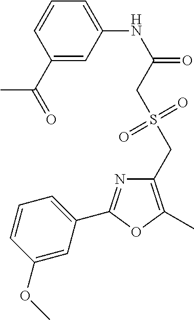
C1(C(=O)C)=CC(NC(=O)CS(CC2=C(C)OC(C3=CC=CC(OC)=C3)=N2)(=O)=O)=CC=C1
